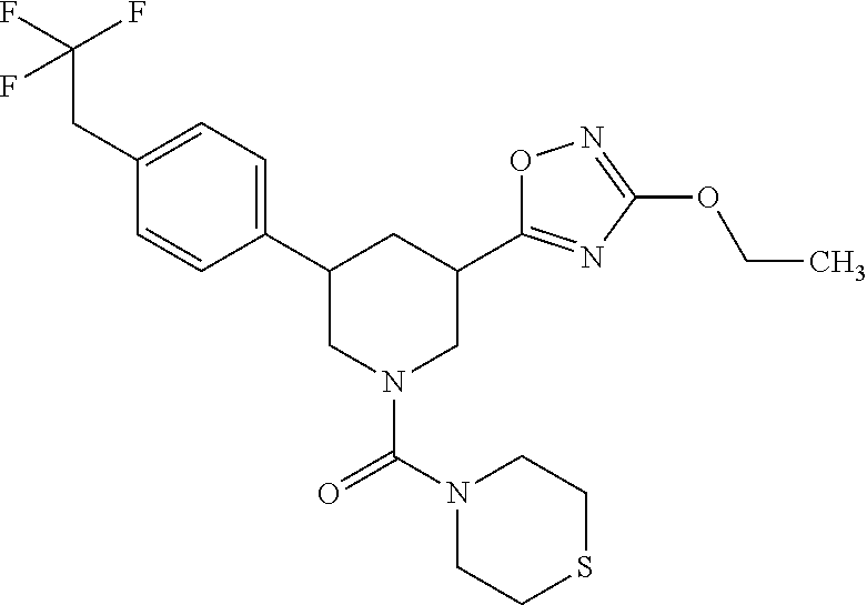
C1(C2=CC=C(CC(F)(F)F)C=C2)CN(C(=O)N2CCSCC2)CC(C2=NC(OCC)=NO2)C1
